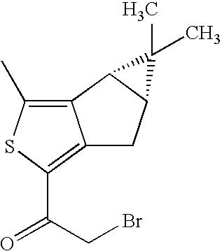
C12=C(C)SC(C(CBr)=O)=C1CC1C2C1(C)C
